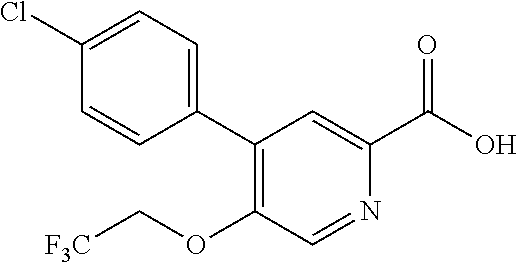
C1(C2=CC=C(Cl)C=C2)=C(OC[F3C])C=NC(C(O)=O)=C1
